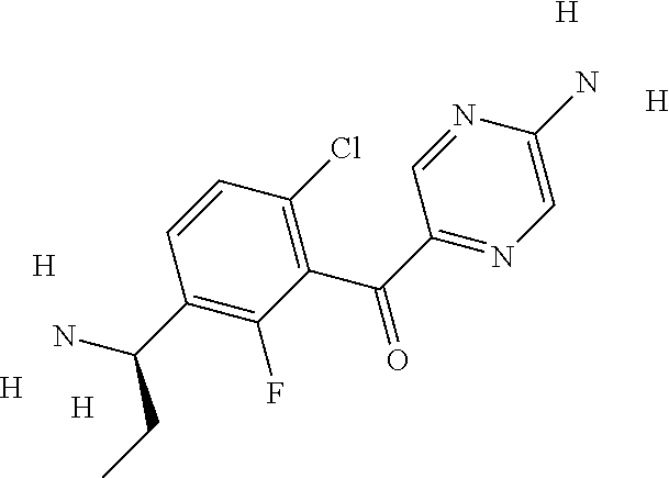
C1(C(C2=NC=C(N)N=C2)=O)=C(Cl)C=CC(C(N)CC)=C1F.[H].[H].[H].[H].[H]
